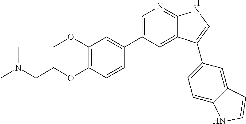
C1(OC)=C(OCCN(C)C)C=CC(C2=CN=C3C(=C2)C(C2=CC=C4C(=C2)C=CN4)=CN3)=C1
